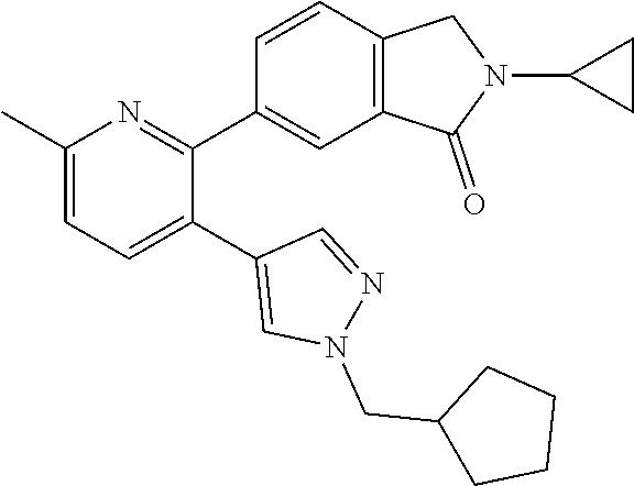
C1(C)=CC=C(C2=CN(CC3CCCC3)N=C2)C(C2=CC3=C(C=C2)CN(C2CC2)C3=O)=N1
